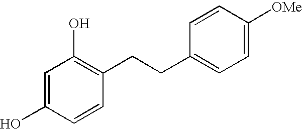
C1=C(O)C=CC(CCC2=CC=C([OMe])C=C2)=C1O
